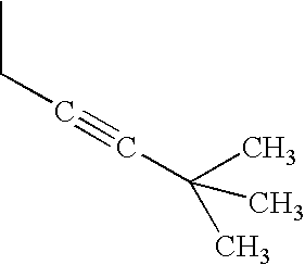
C(#CC(C)(C)C)CC
